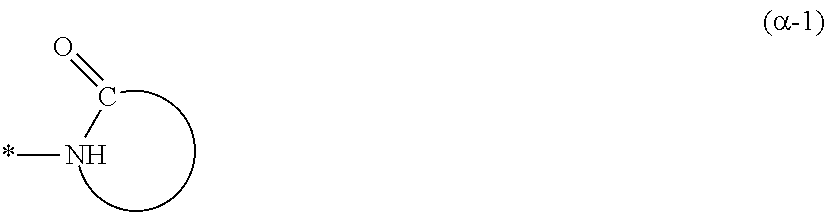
*NC=O
